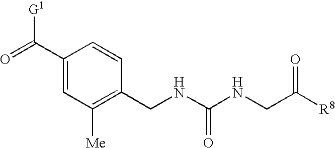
O=C(C1=CC([Me])=C(CNC(NCC([R8])=O)=O)C=C1)[G1]
